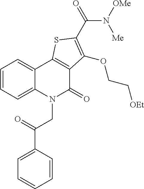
C1(C(=O)CN2C(=O)C3=C(C4=CC=CC=C24)SC(C(N([OMe])[Me])=O)=C3OCC[OEt])=CC=CC=C1
